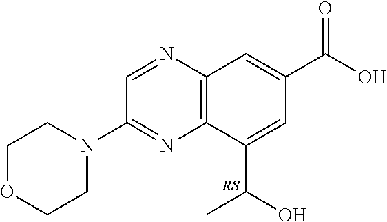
C12=C(N=CC(N3CCOCC3)=N1)C=C(C(O)=O)C=C2C(O)C
